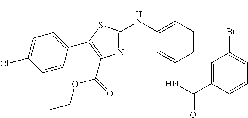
C1(NC2=NC(C(OCC)=O)=C(C3=CC=C(Cl)C=C3)S2)=C(C)C=CC(NC(C2=CC(Br)=CC=C2)=O)=C1
